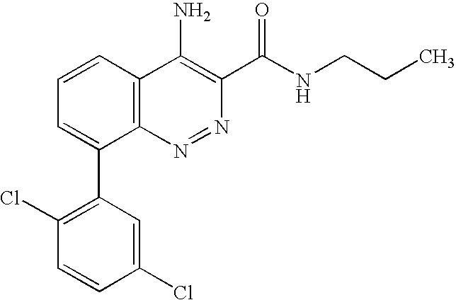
C1(Cl)=C(C2=CC=CC3=C2N=NC(C(NCCC)=O)=C3N)C=C(Cl)C=C1
